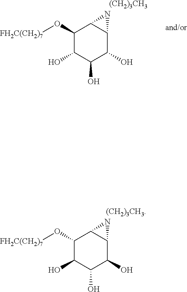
C1(O[FH2C(CH2)7])C(O)C(O)C(O)C2C1N2.[(CH2)3CH3].C1(O[FH2C(CH2)7])C(O)C(O)C(O)C2C1N2.[(CH2)3CH3]
